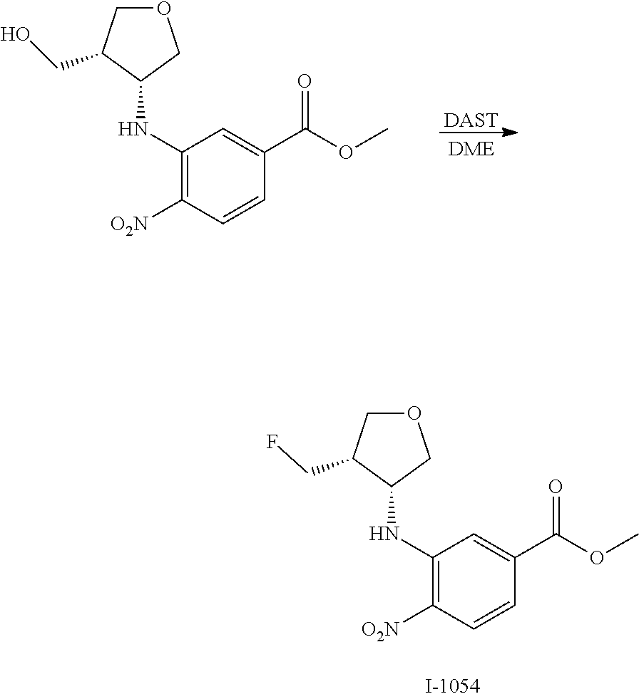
C1(CF)COCC1NC1=C([O2N])C=CC(C(=O)OC)=C1.[DAST].C1(CO)COCC1NC1=C([O2N])C=CC(C(=O)OC)=C1
